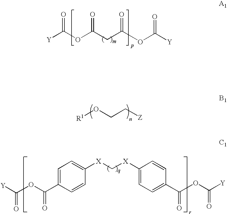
[R1]OCC[Z].C(OC(CC(OC([Y])=O)=O)=O)([Y])=O.C1=C(C(OC([Y])=O)=O)C=CC([X]C[X]C2=CC=C(C(=O)OC([Y])=O)C=C2)=C1
